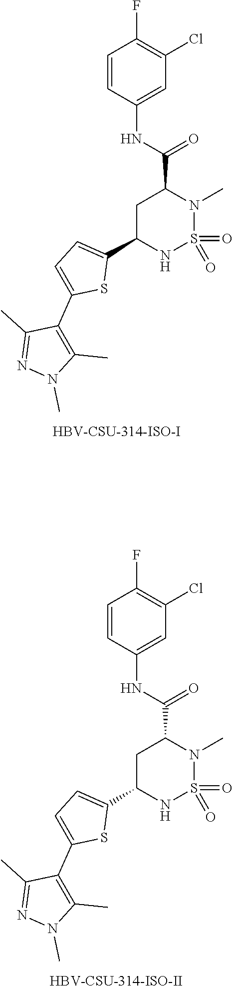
C1=CC(NC(C2CC(C3=CC=C(C4=C(C)N(C)N=C4C)S3)NS(=O)(=O)N2C)=O)=CC(Cl)=C1F.[HBV-CSU-314-ISO-I].C1=CC(NC(C2CC(C3=CC=C(C4=C(C)N(C)N=C4C)S3)NS(=O)(=O)N2C)=O)=CC(Cl)=C1F.[HBV-CSU-314-ISO-II]
